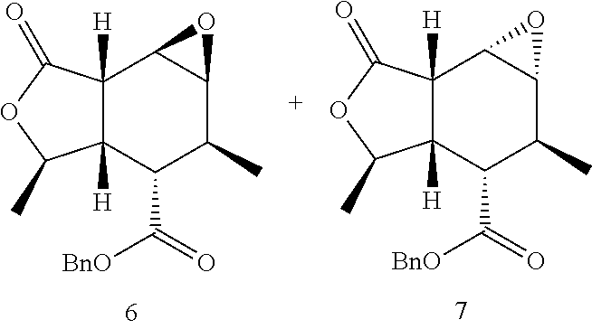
C12([H])C([H])(C(C(=O)[BnO])C(C)C3C1O3)C(C)OC2=O.C12([H])C([H])(C(C(=O)[BnO])C(C)C3C1O3)C(C)OC2=O
